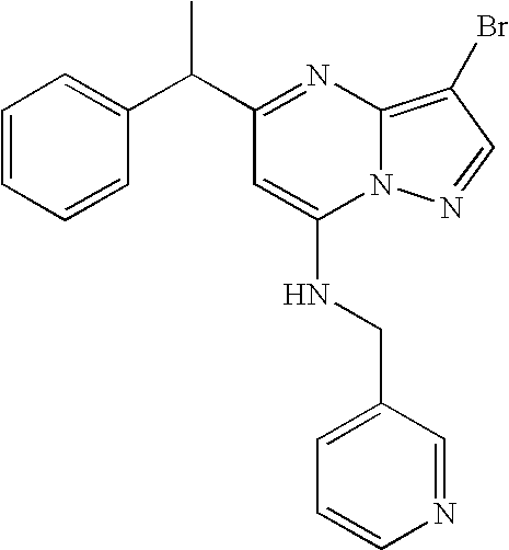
C(C)(C1=CC=CC=C1)C1=NC2=C(Br)C=NN2C(NCC2=CC=CN=C2)=C1
